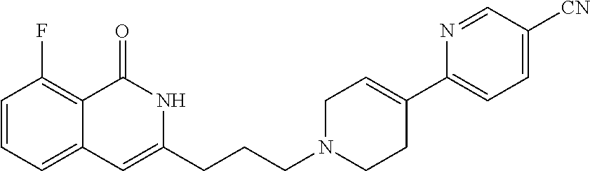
C1=CC=C2C(=C1F)C(=O)NC(CCCN1CCC(C3=CC=C([CN])C=N3)=CC1)=C2
